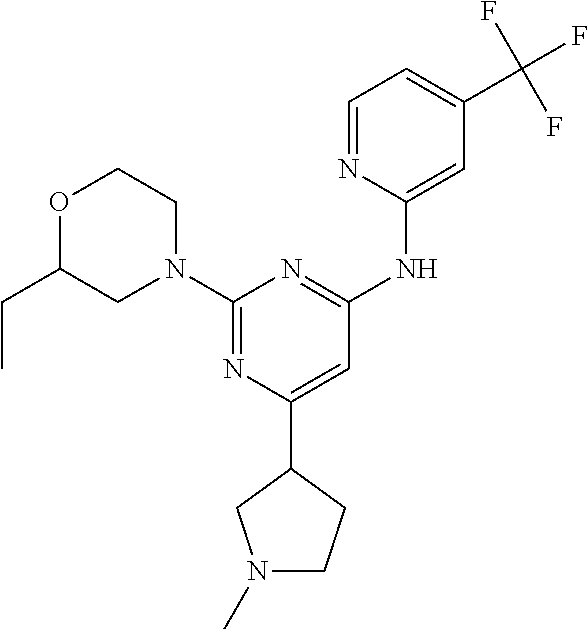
N1=C(N2CCOC(CC)C2)N=C(NC2=CC(C(F)(F)F)=CC=N2)C=C1C1CN(C)CC1
